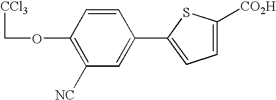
C1(OC[CCl3])=C([NC])C=C(C2=CC=C([CO2H])S2)C=C1
